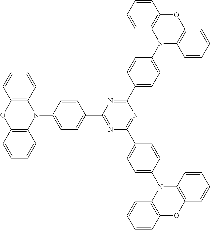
C1=CC2=C(C=C1)N(C1=CC=C(C3=NC(C4=CC=C(N5C6=C(OC7=C5C=CC=C7)C=CC=C6)C=C4)=NC(C4=CC=C(N5C6=C(OC7=C5C=CC=C7)C=CC=C6)C=C4)=N3)C=C1)C1=C(O2)C=CC=C1
